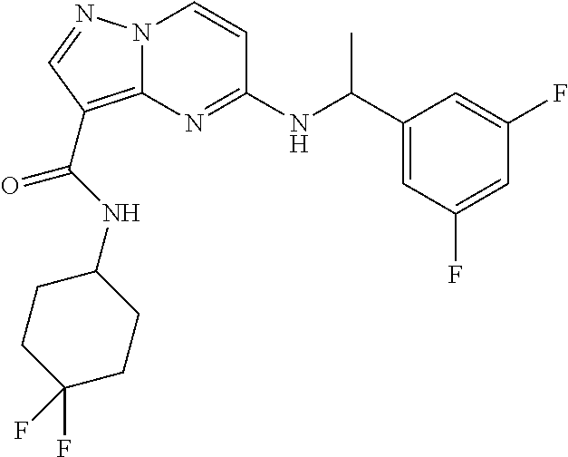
C1(C(NC2=NC3=C(C(NC4CCC(F)(F)CC4)=O)C=NN3C=C2)C)=CC(F)=CC(F)=C1
